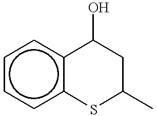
c1ccc2c(c1)C(O)CC(C)S2
